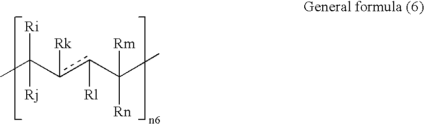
CC([Ri])([Rj])c([Rk])c([Rl])C([Rm])([Rn])C
